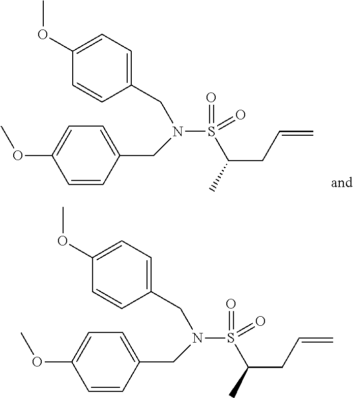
N(S(=O)(C(C)CC=C)=O)(CC1=CC=C(OC)C=C1)CC1=CC=C(OC)C=C1.N(S(=O)(C(C)CC=C)=O)(CC1=CC=C(OC)C=C1)CC1=CC=C(OC)C=C1
